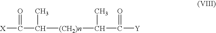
C([(CH2)n]C(C)C(=O)[Y])(C)C(=O)[X]
